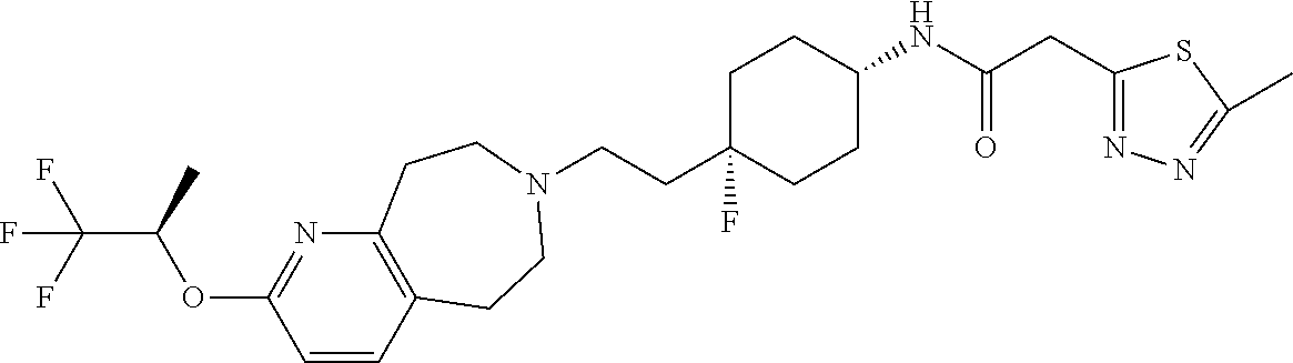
C1=CC2=C(N=C1OC(C(F)(F)F)C)CCN(CCC1(F)CCC(NC(CC3=NN=C(C)S3)=O)CC1)CC2
